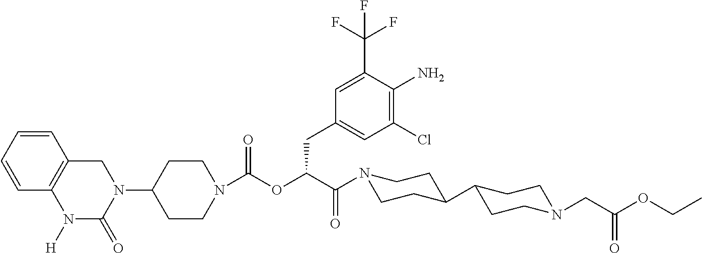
C1(N2C(=O)N([H])C3=C(C=CC=C3)C2)CCN(C(OC(C(=O)N2CCC(C3CCN(CC(OCC)=O)CC3)CC2)CC2=CC(Cl)=C(N)C(C(F)(F)F)=C2)=O)CC1
